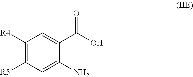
C1([R4])=C([R5])C=C(N)C(C(O)=O)=C1
